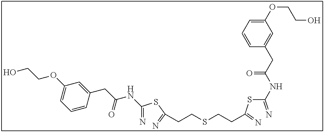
C(=N)(SC(=N)CCSCCC(SC(=N)NC(CC1=CC(OCCO)=CC=C1)=O)=N)NC(CC1=CC(OCCO)=CC=C1)=O
